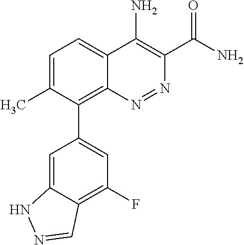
C1=C(C)C(C2=CC(F)=C3C(=C2)NN=C3)=C2C(=C1)C(N)=C(C(N)=O)N=N2
